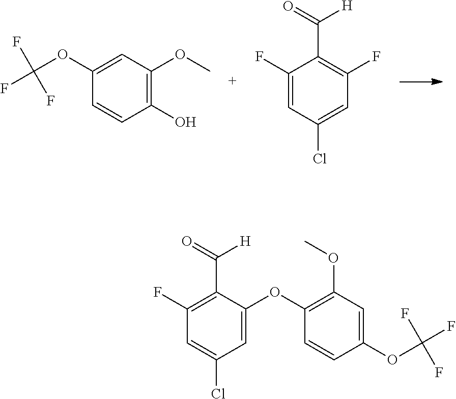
C1(OC(F)(F)F)=CC(OC)=C(O)C=C1.C1(F)=CC(Cl)=CC(F)=C1C(=O)[H].C1(F)=C(C(=O)[H])C(OC2=C(OC)C=C(OC(F)(F)F)C=C2)=CC(Cl)=C1
